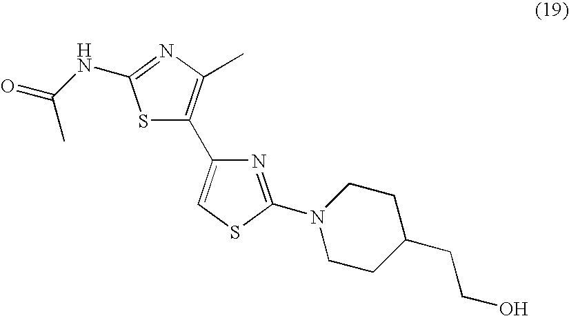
S1C(C2=CSC(N3CCC(CCO)CC3)=N2)=C(C)N=C1NC(=O)C
